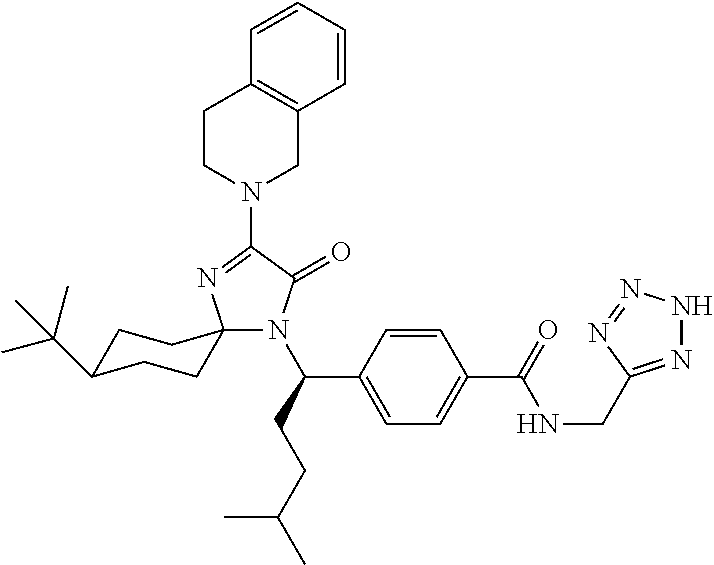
C1CN(C2=NC3(N(C(CCC(C)C)C4=CC=C(C(NCC5=NNN=N5)=O)C=C4)C2=O)CCC(C(C)(C)C)CC3)CC2=C1C=CC=C2
